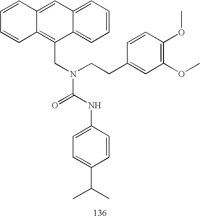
C1=CC2=CC3=CC=CC=C3C(CN(C(NC3=CC=C(C(C)C)C=C3)=O)CCC3=CC(OC)=C(OC)C=C3)=C2C=C1
